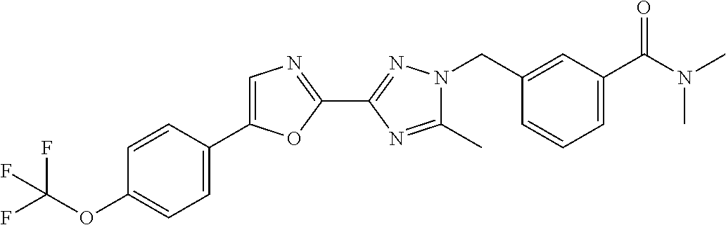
C1(C)=NC(C2=NC=C(C3=CC=C(OC(F)(F)F)C=C3)O2)=NN1CC1=CC(C(N(C)C)=O)=CC=C1
